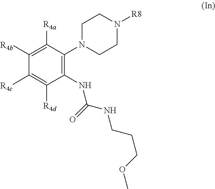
C1(NC(NCCCOC)=O)=C(N2CCN([R8])CC2)C([R4a])=C([R4b])C([R4c])=C1[R4d]
